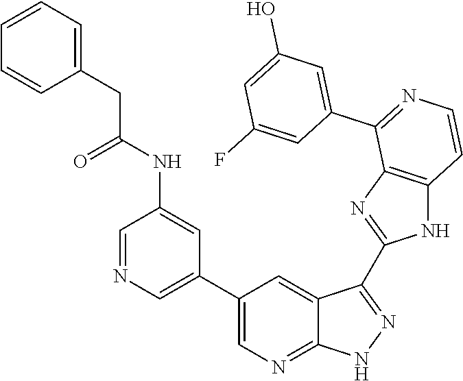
C1=NC=C(C2=CN=C3C(=C2)C(C2=NC4=C(N2)C=CN=C4C2=CC(O)=CC(F)=C2)=NN3)C=C1NC(CC1=CC=CC=C1)=O
